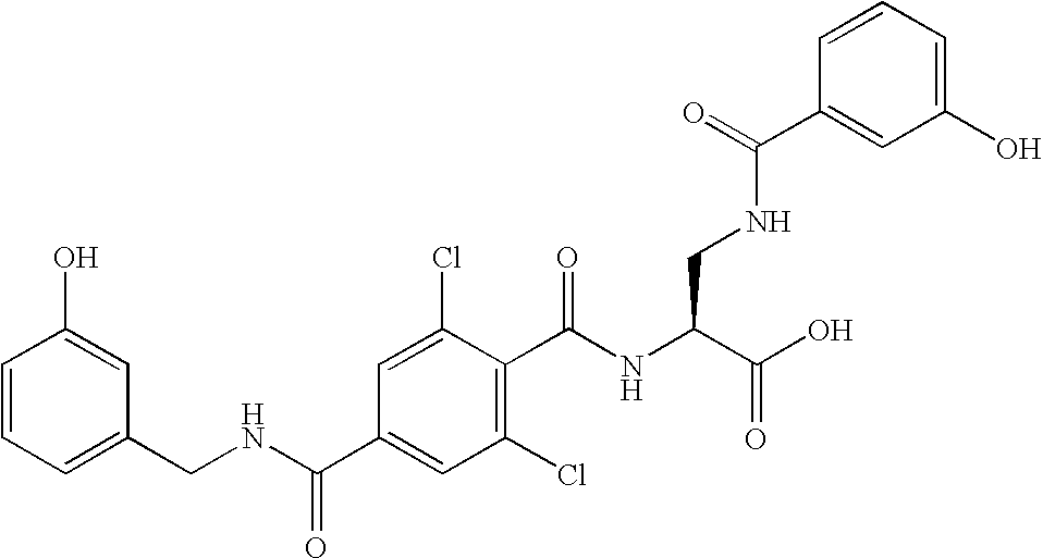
C1=CC=C(CNC(C2=CC(Cl)=C(C(NC(C(O)=O)CNC(C3=CC(O)=CC=C3)=O)=O)C(Cl)=C2)=O)C=C1O
